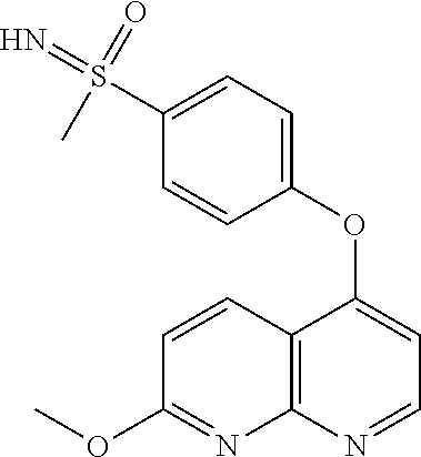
C12=C(N=CC=C1OC1=CC=C(S(=N)(=O)C)C=C1)N=C(OC)C=C2
